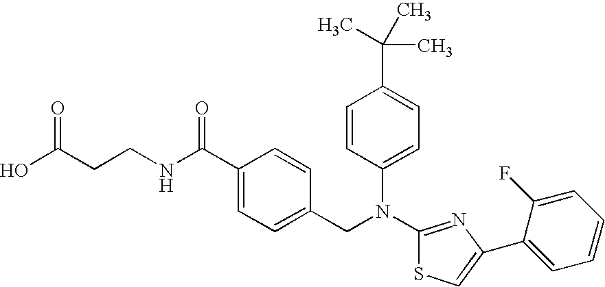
C(CCNC(C1=CC=C(CN(C2=CC=C(C(C)(C)C)C=C2)C2=NC(C3=CC=CC=C3F)=CS2)C=C1)=O)(O)=O
